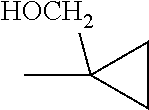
C1CC1(C)[HOCH2]
